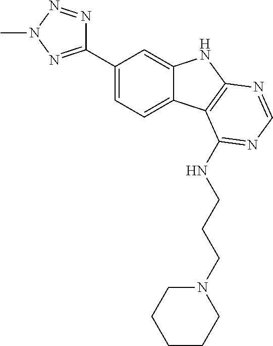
C1(C2=NN(C)N=N2)=CC=C2C(=C1)NC1=C2C(NCCCN2CCCCC2)=NC=N1
